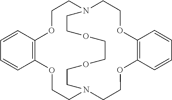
C1OC2=C(OCCN3CCOC4=C(OCCN(C1)CCOCCOCC3)C=CC=C4)C=CC=C2
